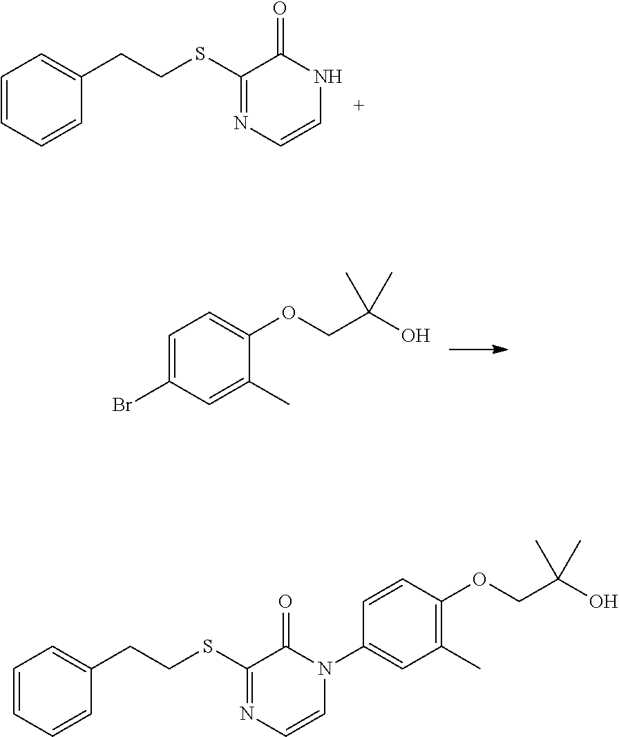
C1=CC=CC(CCSC2=NC=CNC2=O)=C1.C1=C(Br)C=C(C)C(OCC(O)(C)C)=C1.C1=CC=CC(CCSC2=NC=CN(C3=CC(C)=C(OCC(O)(C)C)C=C3)C2=O)=C1
